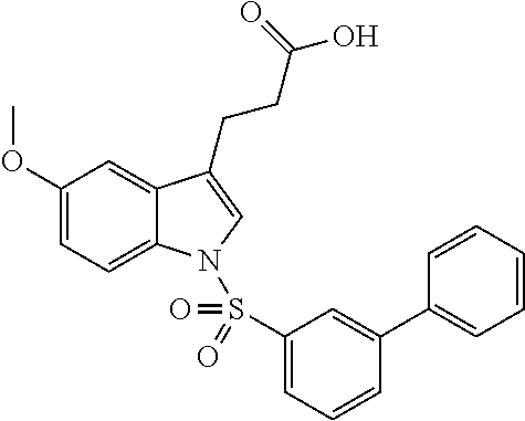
C1(OC)=CC=C2C(=C1)C(CCC(O)=O)=CN2S(C1=CC=CC(C2=CC=CC=C2)=C1)(=O)=O
